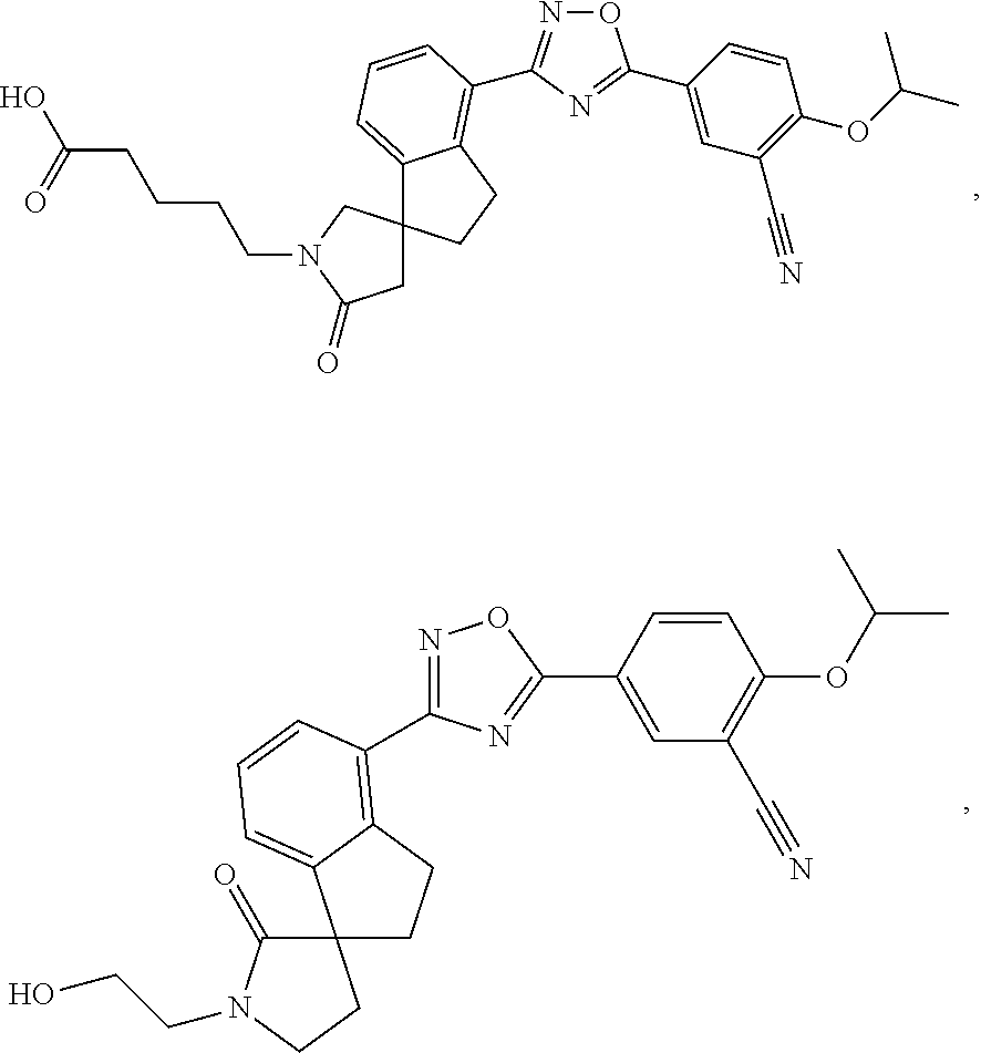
C1(C2=NC(C3=C4C(=CC=C3)C3(CC4)CN(CCCCC(O)=O)C(=O)C3)=NO2)=CC(C#N)=C(OC(C)C)C=C1.C12(C(=O)N(CCO)CC1)CCC1=C(C3=NOC(C4=CC(C#N)=C(OC(C)C)C=C4)=N3)C=CC=C21
